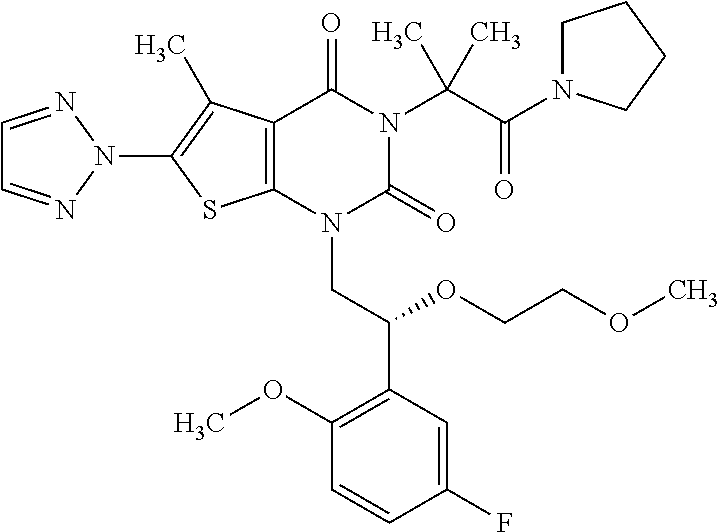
C12=C(C(C)=C(N3N=CC=N3)S1)C(=O)N(C(C(=O)N1CCCC1)(C)C)C(=O)N2CC(C1=C(OC)C=CC(F)=C1)OCCOC
